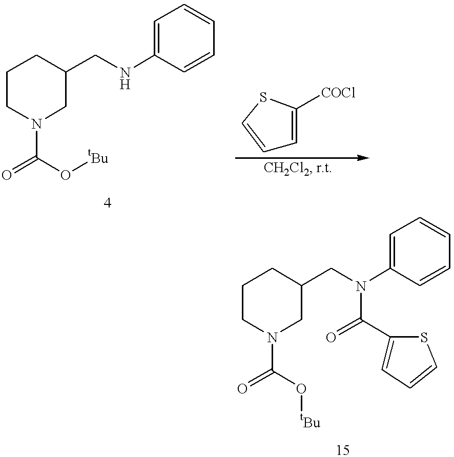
C1CN(C(=O)O[tBu])CC(CNC2=CC=CC=C2)C1.C1=CSC([COCl])=C1.C1CN(C(=O)O[tBu])CC(CN(C2=CC=CC=C2)C(=O)C2=CC=CS2)C1
